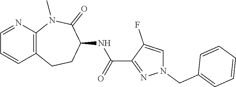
C12=C(N(C)C(=O)C(NC(C3=NN(CC4=CC=CC=C4)C=C3F)=O)CC1)N=CC=C2
